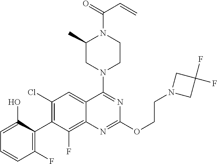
C1=C(O)C(C2=C(Cl)C=C3C(=C2F)N=C(OCCN2CC(F)(F)C2)N=C3N2CCN(C(=O)C=C)C(C)C2)=C(F)C=C1
